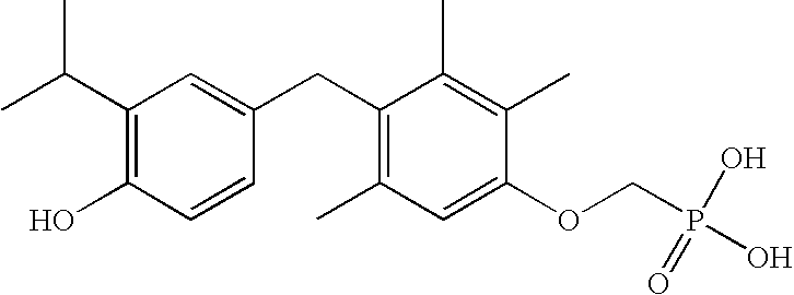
C1(C(C)C)=C(O)C=CC(CC2=C(C)C=C(OCP(O)(O)=O)C(C)=C2C)=C1
